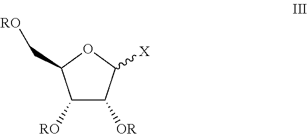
[X]C1C([OR])C([RO])C(C[RO])O1
